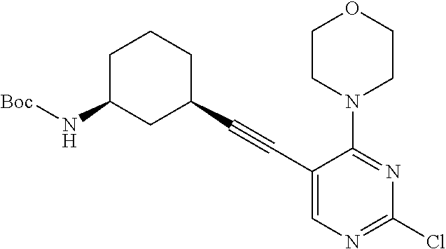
C1C(N[Boc])CC(C#CC2=CN=C(Cl)N=C2N2CCOCC2)CC1
